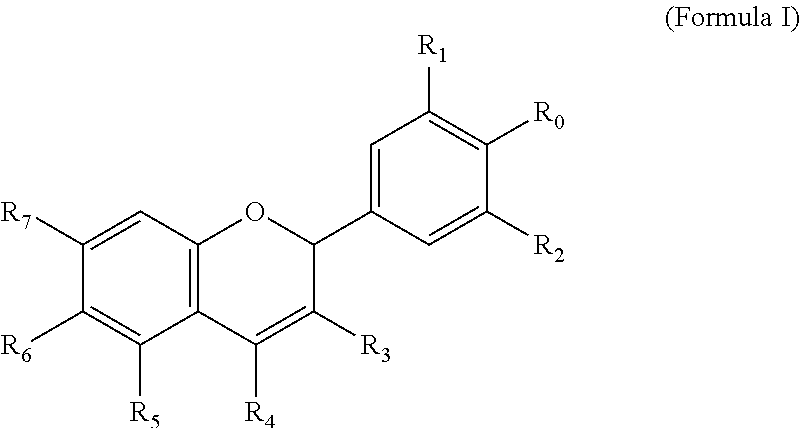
C12=C(C=C([R7])C([R6])=C1[R5])OC(C1=CC([R1])=C([R0])C([R2])=C1)C([R3])=C2[R4]
